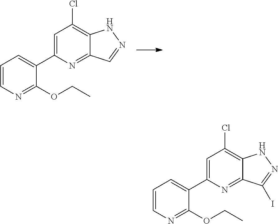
C1=CN=C(OCC)C(C2=CC(Cl)=C3C(=N2)C=NN3)=C1.C1=CN=C(OCC)C(C2=CC(Cl)=C3C(=N2)C(I)=NN3)=C1
